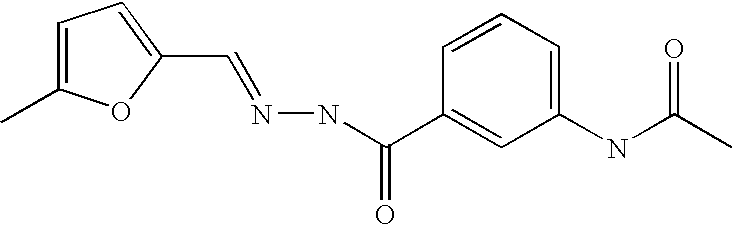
C1=C(C)OC(C=NNC(C2=CC(NC(C)=O)=CC=C2)=O)=C1
